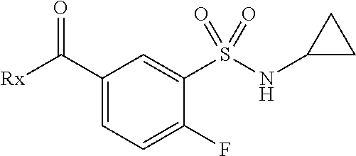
C1(C([Rx])=O)=CC=C(F)C(S(NC2CC2)(=O)=O)=C1
